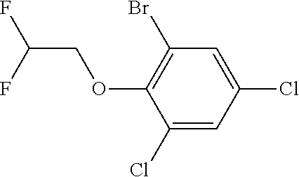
C1=C(Cl)C(OCC(F)F)=C(Br)C=C1Cl
